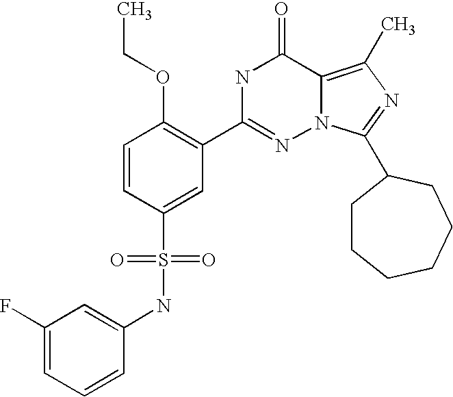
C1(NS(C2=CC(C3=NN4C(=C(C)N=C4C4CCCCCC4)C(=O)N3)=C(OCC)C=C2)(=O)=O)=CC(F)=CC=C1
